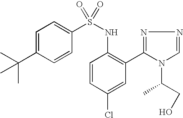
C1=C(C(C)(C)C)C=CC(S(NC2=C(C3=NN=CN3C(CO)C)C=C(Cl)C=C2)(=O)=O)=C1
